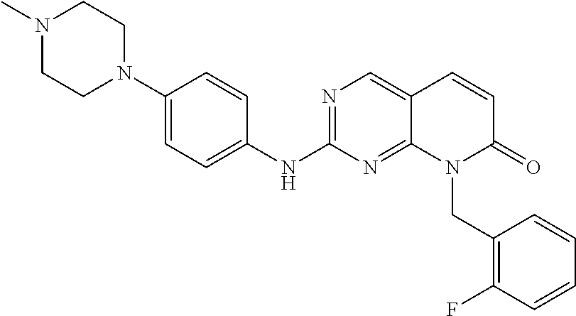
C1(N2CCN(C)CC2)=CC=C(NC2=NC=C3C(=N2)N(CC2=C(F)C=CC=C2)C(=O)C=C3)C=C1
